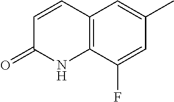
C1(=O)NC2=C(C=C1)C=C(C)C=C2F
